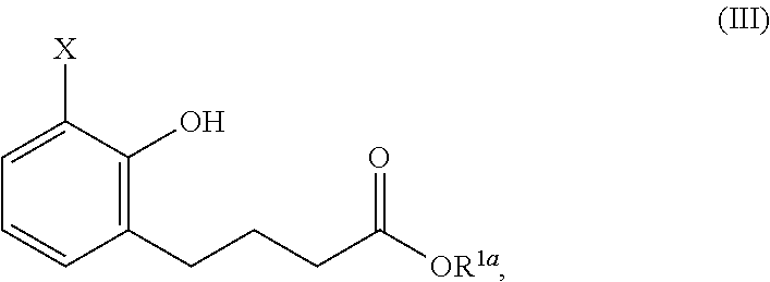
C1([X])=CC=CC(CCCC([OR1a])=O)=C1O
